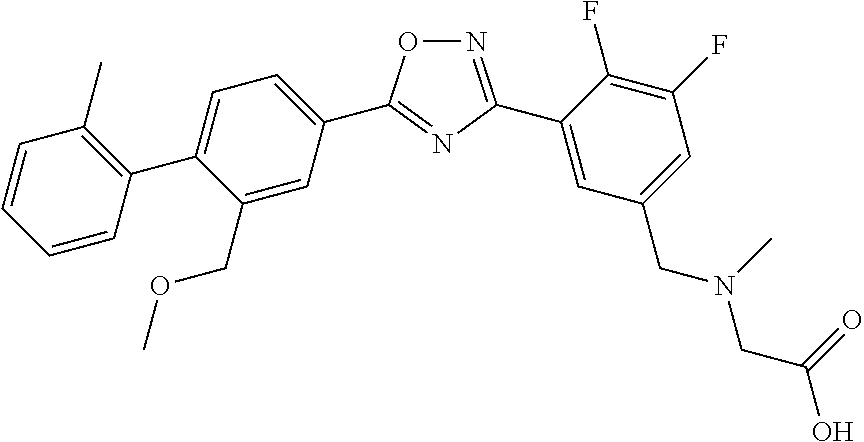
C1=CC=CC(C2=CC=C(C3=NC(C4=CC(CN(CC(O)=O)C)=CC(F)=C4F)=NO3)C=C2COC)=C1C
